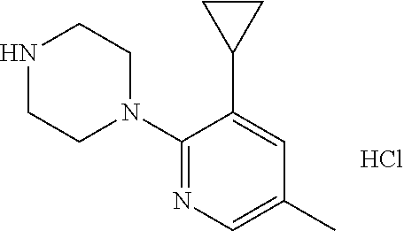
C1(N2CCNCC2)=NC=C(C)C=C1C1CC1.Cl
